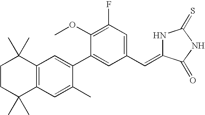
C1CC(C)(C)C2=C(C1(C)C)C=C(C1=CC(C=C3NC(=S)NC3=O)=CC(F)=C1OC)C(C)=C2
